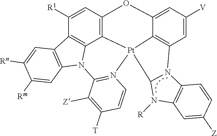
C1([R1])=CC2=C3C4=C1C1=C(N4C4=N(C=CC([T])=C4[Z])[Pt]34C3=C(C=C([V])C=C3O2)N2C3=C(N([R])C24)C=C([Z])C=C3)C=C([Rm])C([Rn])=C1
